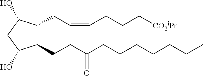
C1(CCC(CCCCCCC)=O)C(CC=CCCC[CO2iPr])C(O)CC1O
